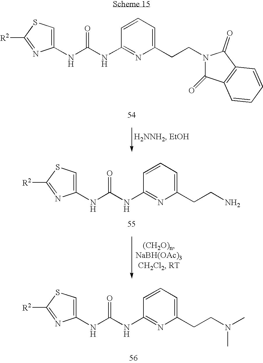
C1(NC(=O)NC2=NC(CCN3C(=O)C4=C(C3=O)C=CC=C4)=CC=C2)=CSC([R2])=N1.C1(NC(=O)NC2=NC(CCN)=CC=C2)=CSC([R2])=N1.C1(NC(=O)NC2=NC(CCN(C)C)=CC=C2)=CSC([R2])=N1
